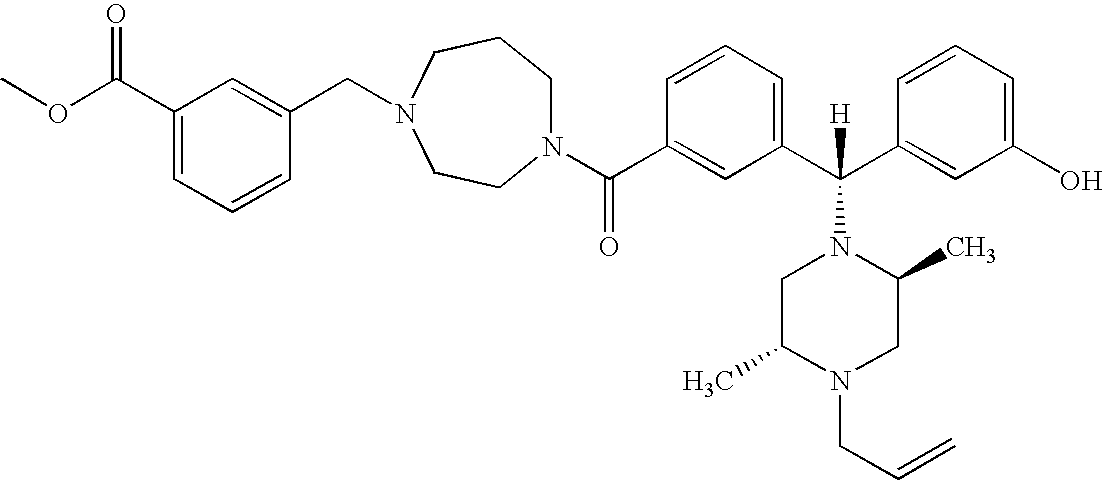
N1(C(C2=CC(C(C3=CC(O)=CC=C3)([H])N3CC(C)N(CC=C)CC3C)=CC=C2)=O)CCCN(CC2=CC(C(OC)=O)=CC=C2)CC1
